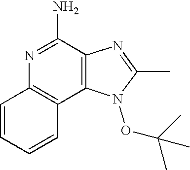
C1=CC=CC2=C1N=C(N)C1=C2N(OC(C)(C)C)C(C)=N1
